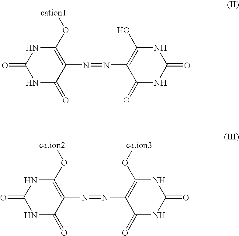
C1(O[cation1])=C(N=NC2=C(O)NC(=O)NC2=O)C(=O)NC(=O)N1.C1(O[cation2])=C(N=NC2=C(O[cation3])NC(=O)NC2=O)C(=O)NC(=O)N1
